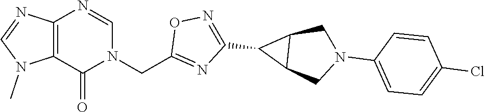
C12=C(C(=O)N(CC3=NC(C4C5C4CN(C4=CC=C(Cl)C=C4)C5)=NO3)C=N1)N(C)C=N2
